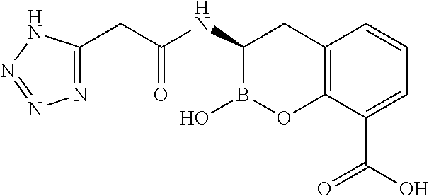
C1(NC(CC2=NN=NN2)=O)B(O)OC2=C(C1)C=CC=C2C(O)=O
